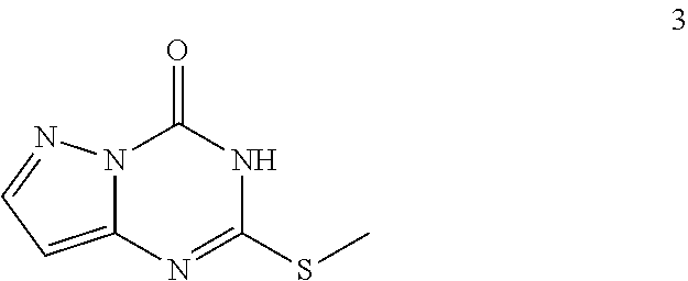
N12C(=CC=N1)N=C(SC)NC2=O
